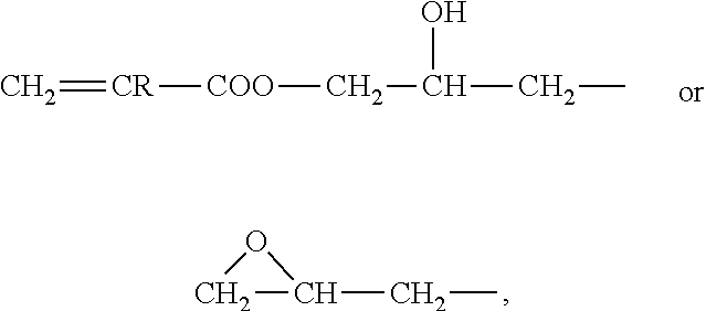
C=[CR][COO]CC(O)CC.C1C(CC)O1
